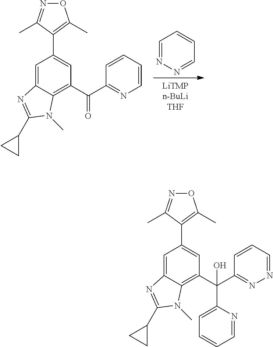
C1=NN=CC=C1.C12=CC(C3=C(C)ON=C3C)=CC(C(C3=NC=CC=C3)=O)=C1N(C)C(C1CC1)=N2.C12=CC(C3=C(C)ON=C3C)=CC(C(C3=NN=CC=C3)(C3=CC=CC=N3)O)=C1N(C)C(C1CC1)=N2
